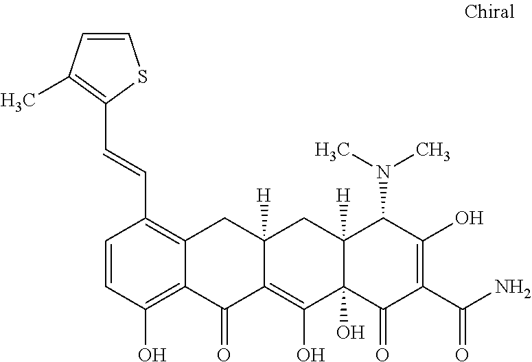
C1=CC(O)=C2C(=C1C=CC1=C(C)C=CS1)CC1([H])C(=C(O)C3(O)C([H])(C1)C(N(C)C)C(O)=C(C(N)=O)C3=O)C2=O
